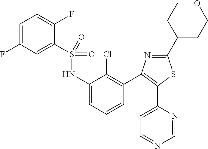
S(=O)(=O)(NC1=CC=CC(C2=C(C3=CC=NC=N3)SC(C3CCOCC3)=N2)=C1Cl)C1=CC(F)=CC=C1F
